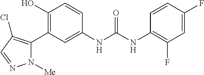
C1(O)=C(C2=C(Cl)C=NN2[Me])C=C(NC(=O)NC2=C(F)C=C(F)C=C2)C=C1
